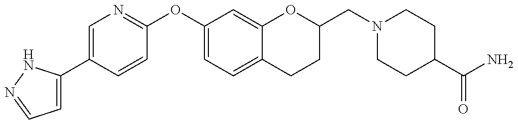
C1=C(C2=CN=C(OC3=CC=C4C(=C3)OC(CN3CCC(C(=O)N)CC3)CC4)C=C2)NN=C1
